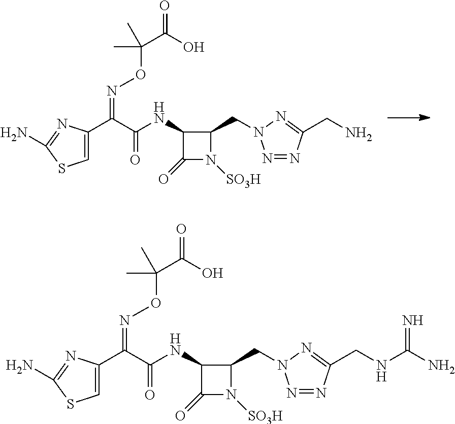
C1=C(C(C(NC2C(=O)N([SO3H])C2CN2N=NC(CN)=N2)=O)=NOC(C(O)=O)(C)C)N=C(N)S1.C1=C(C(C(NC2C(=O)N([SO3H])C2CN2N=NC(CNC(N)=N)=N2)=O)=NOC(C(O)=O)(C)C)N=C(N)S1
